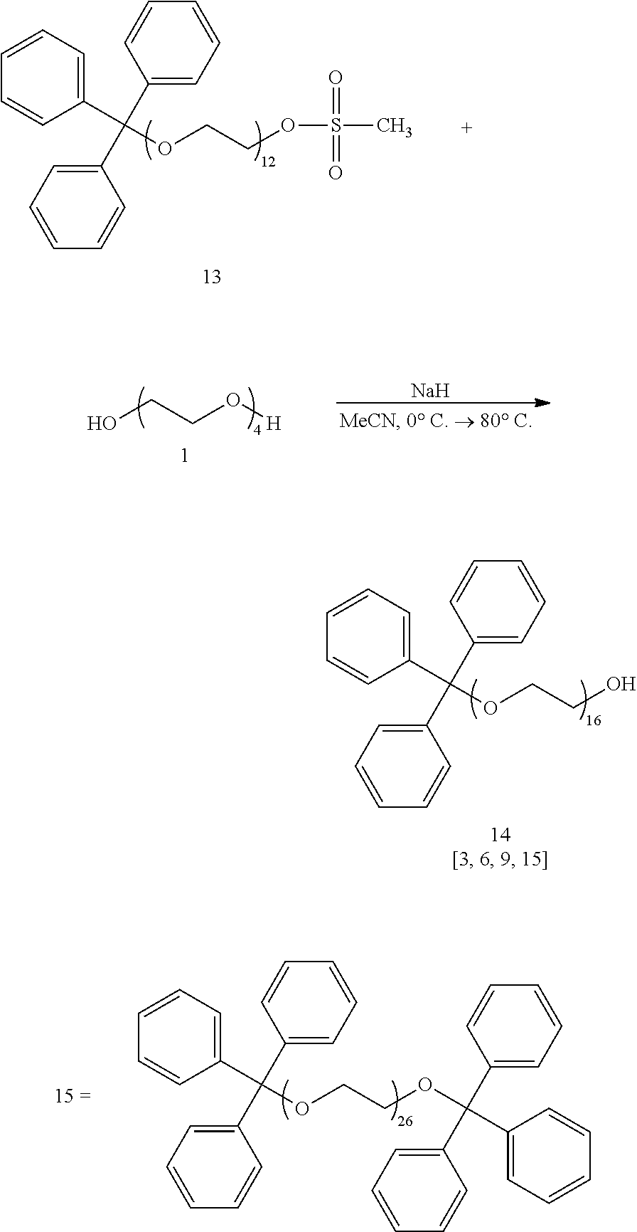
OCCO[H].[Na].C1(C(OCCO)(C2=CC=CC=C2)C2=CC=CC=C2)=CC=CC=C1.C1(C(OCCOS(=O)(=O)C)(C2=CC=CC=C2)C2=CC=CC=C2)=CC=CC=C1.C1(C(OCCOC(C2=CC=CC=C2)(C2=CC=CC=C2)C2=CC=CC=C2)(C2=CC=CC=C2)C2=CC=CC=C2)=CC=CC=C1
